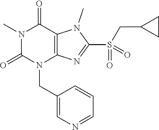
N1(C)C(=O)N(CC2=CN=CC=C2)C2=C(C1=O)N(C)C(S(=O)(CC1CC1)=O)=N2
